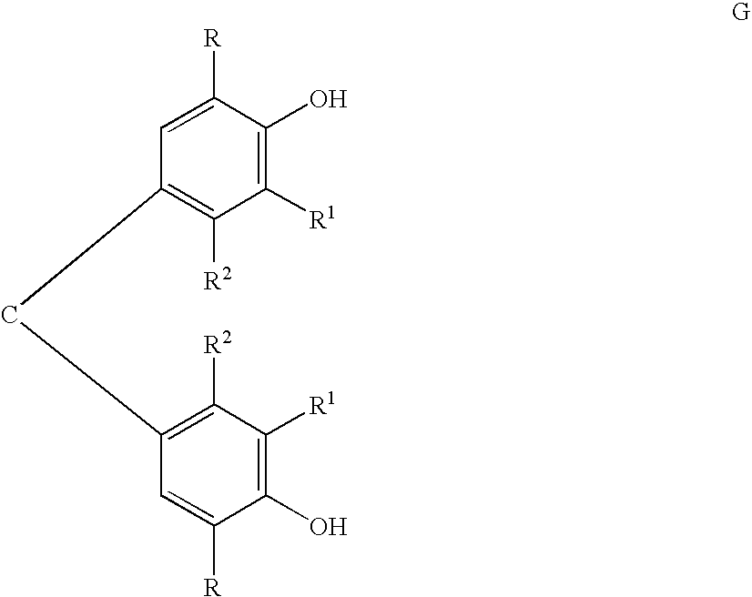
C1([R1])=C(O)C([R])=CC(CC2=C([R2])C([R1])=C(O)C([R])=C2)=C1[R2]
